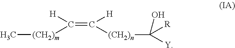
[(CH2)m](C(=C([(CH2)n]C([Y])(O)[R])[H])[H])C
